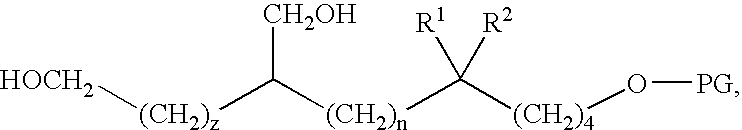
[(CH2)n](C([(CH2)4]O[PG])([R1])[R2])C([(CH2)z][HOCH2])[CH2OH]
